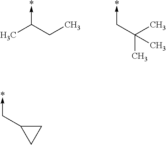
CC(CC)->*.C(C(C)(C)C)->*.C1C(C->*)C1
